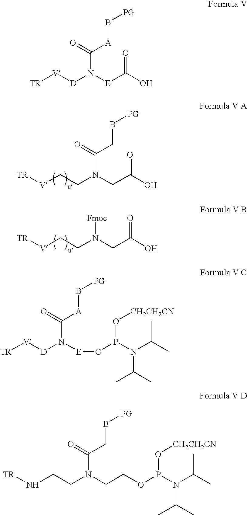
[V](CCN(CC(O)=O)C(=O)CB[PG])[TR].[V](CCN(CC(O)=O)[Fmoc])[TR].[TR][V][D]N([E]C(O)=O)C(=O)[A]B[PG].[TR][V][D]N([E][G]P(N(C(C)C)C(C)C)O[CH2CH2CN])C(=O)[A]B[PG].[TR]NCCN(CCOP(N(C(C)C)C(C)C)O[CH2CH2CN])C(CB[PG])=O
